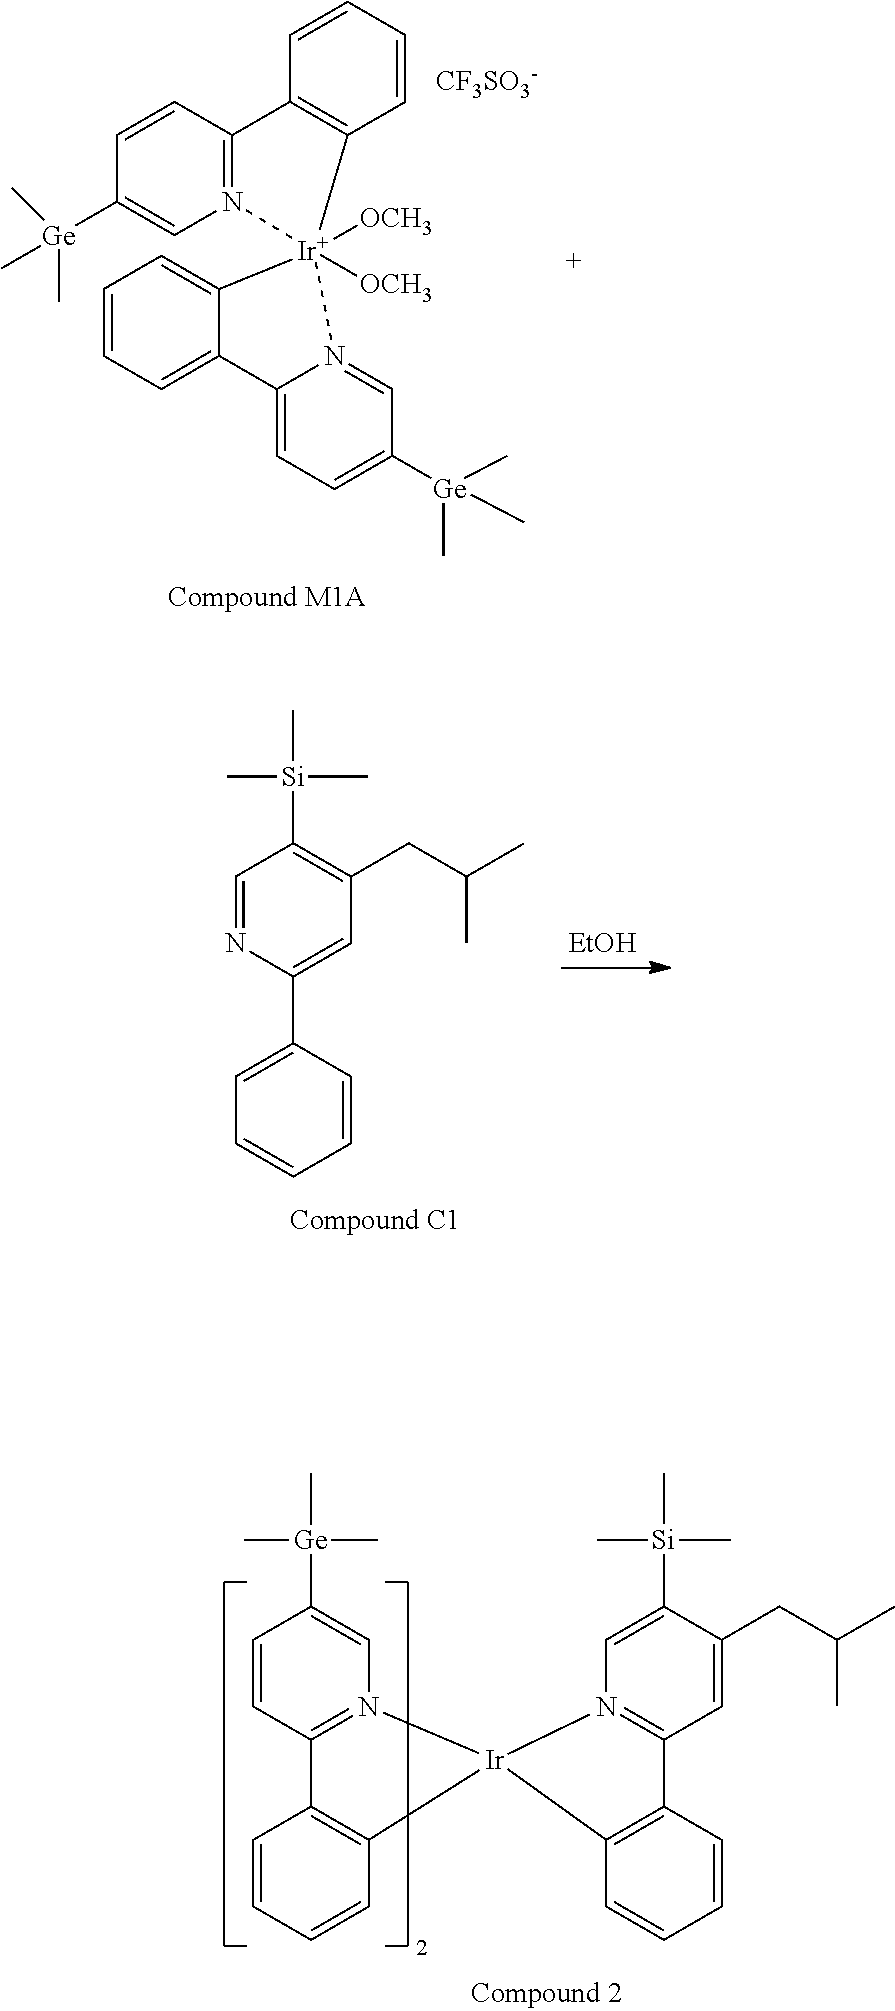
C12=CC=C([Ge](C)(C)C)C=N1[Ir]1([OCH3])([OCH3])(C3=CC=CC=C23)N2=C(C=CC([Ge](C)(C)C)=C2)C2=C1C=CC=C2.[CF3SO3-].[EtOH].C1([Si](C)(C)C)=C(CC(C)C)C=C(C2=CC=CC=C2)N=C1.C1([Ge](C)(C)C)=CN2=C(C=C1)C1=C(C=CC=C1)[Ir]21N2=C(C=C(CC(C)C)C([Si](C)(C)C)=C2)C2=C1C=CC=C2
